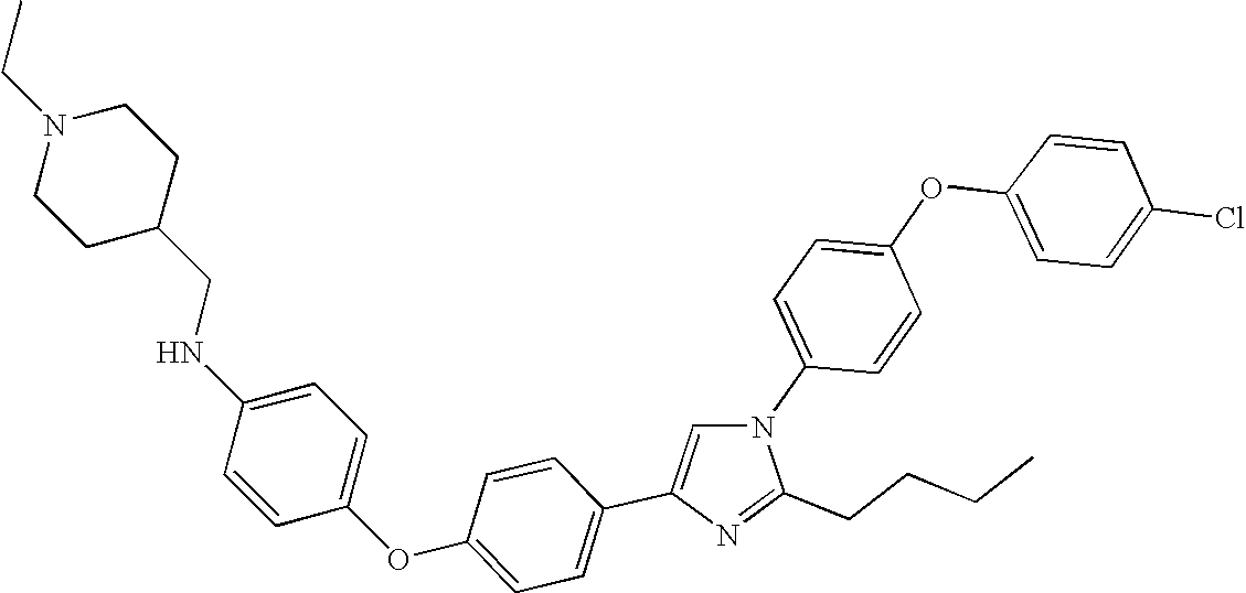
N1(C2=CC=C(OC3=CC=C(Cl)C=C3)C=C2)C=C(C2=CC=C(OC3=CC=C(NCC4CCN(CC)CC4)C=C3)C=C2)N=C1CCCC
